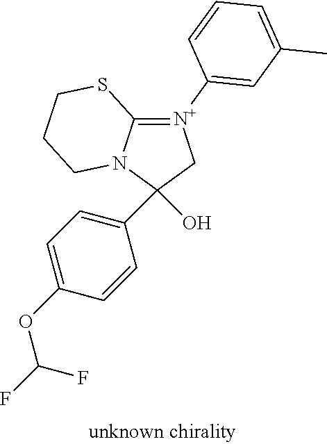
C1(C2=CC=C(OC(F)F)C=C2)(O)C[N+](C2=CC(C)=CC=C2)=C2N1CCCS2
